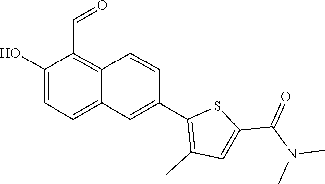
OC1=CC=C2C(=C1C=O)C=CC(C1=C(C)C=C(C(=O)N(C)C)S1)=C2
